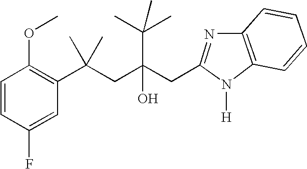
C1=CC(F)=CC(C(CC(CC2=NC3=C(N2[H])C=CC=C3)(O)C(C)(C)C)(C)C)=C1OC
